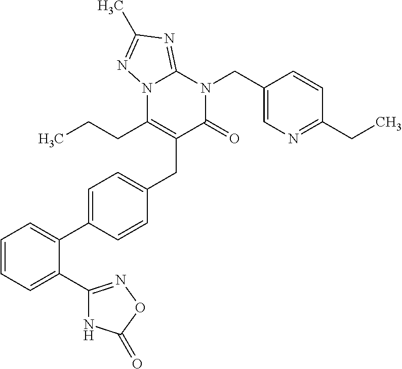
C1=CC=C(C2=NOC(=O)N2)C(C2=CC=C(CC3=C(CCC)N4C(=NC(C)=N4)N(CC4=CN=C(CC)C=C4)C3=O)C=C2)=C1
